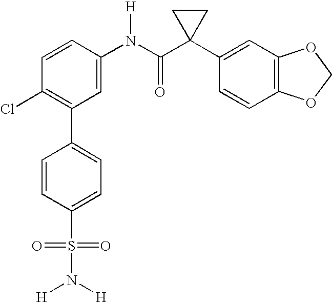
C1=CC(N(C(C2(C3=CC4=C(C=C3)OCO4)CC2)=O)[H])=CC(C2=CC=C(S(=O)(=O)N([H])[H])C=C2)=C1Cl
